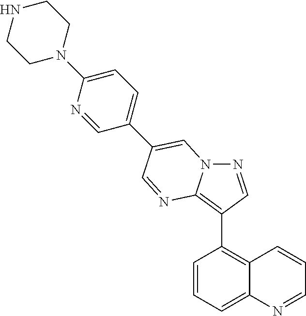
C1=CC=C2C(=C1C1=C3N(N=C1)C=C(C1=CC=C(N4CCNCC4)N=C1)C=N3)C=CC=N2
